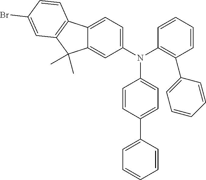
C1=CC(C2=CC=C(N(C3=CC=C4C(=C3)C(C)(C)C3=C4C=CC(Br)=C3)C3=C(C4=CC=CC=C4)C=CC=C3)C=C2)=CC=C1
